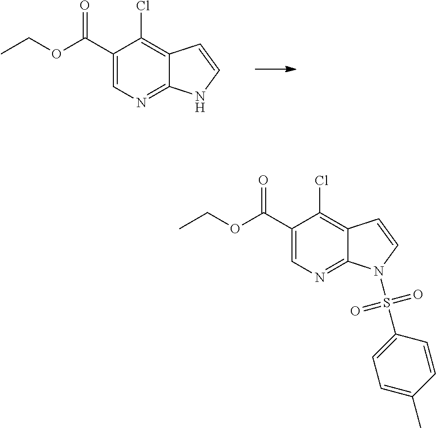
C1(C(=O)OCC)=CN=C2C(=C1Cl)C=CN2.C1(C(=O)OCC)=CN=C2C(=C1Cl)C=CN2S(=O)(=O)C1=CC=C(C)C=C1
